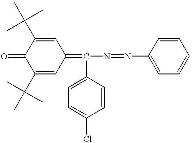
C1(C(C)(C)C)=CC(=C(N=NC2=CC=CC=C2)C2=CC=C(Cl)C=C2)C=C(C(C)(C)C)C1=O
